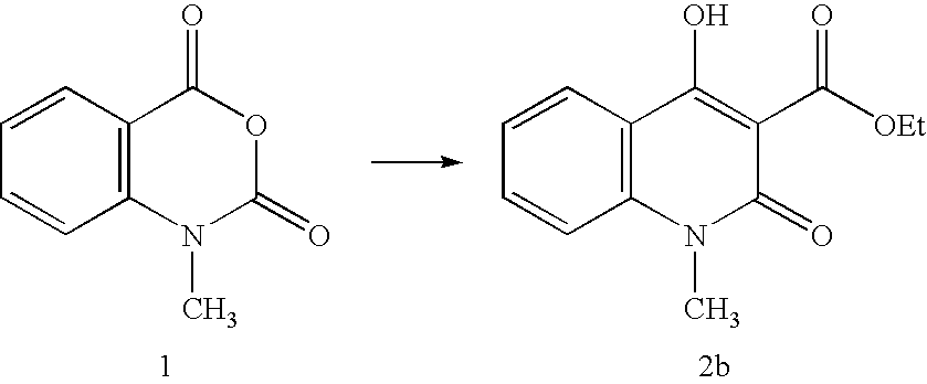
C1=CC2=C(C=C1)N(C)C(=O)OC2=O.C1=CC2=C(C=C1)N(C)C(=O)C(C([OEt])=O)=C2O
